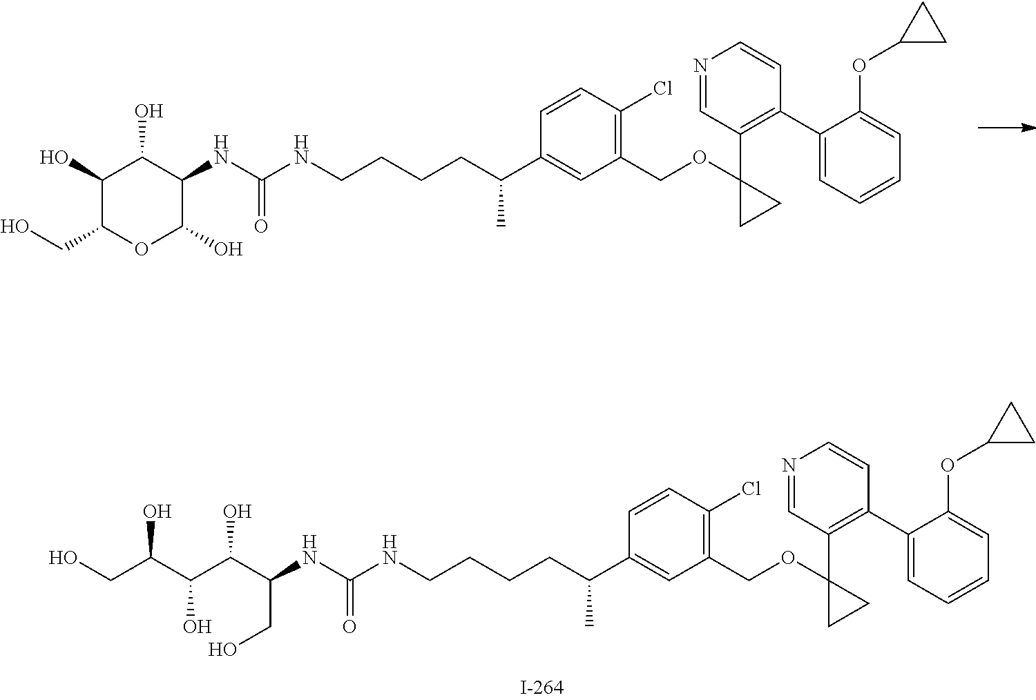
C1(C(CCCCNC(NC(C(C(O)C(CO)O)O)CO)=O)C)=CC(COC2(C3=C(C4=CC=CC=C4OC4CC4)C=CN=C3)CC2)=C(Cl)C=C1.C1(C(CCCCNC(NC2C(O)C(O)C(CO)OC2O)=O)C)=CC(COC2(C3=C(C4=CC=CC=C4OC4CC4)C=CN=C3)CC2)=C(Cl)C=C1
